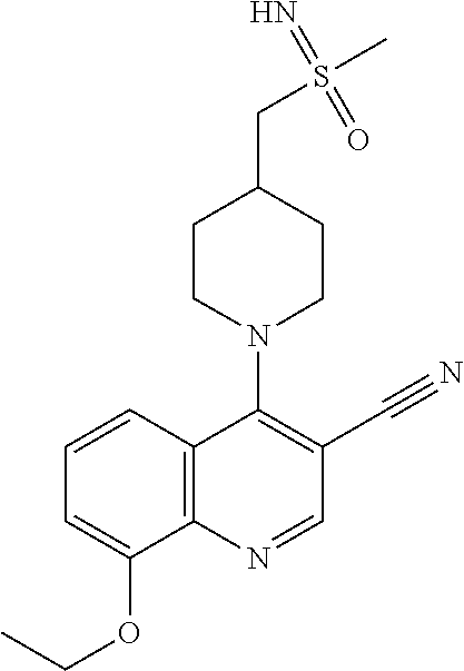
C12=C(N=CC(C#N)=C1N1CCC(CS(C)(=N)=O)CC1)C(OCC)=CC=C2
